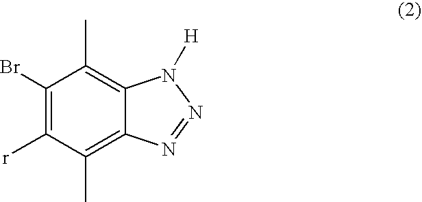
C1(Br)=C([r])C(C)=C2C(=C1C)N([H])N=N2
